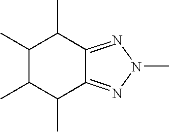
C1(C)C(C)C(C)C2=NN(C)N=C2C1C
